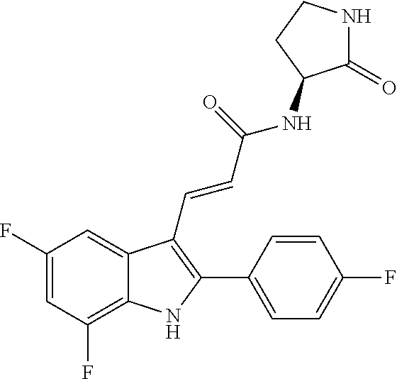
C1(F)=C2C(=CC(F)=C1)C(C=CC(=O)NC1C(=O)NCC1)=C(C1=CC=C(F)C=C1)N2
